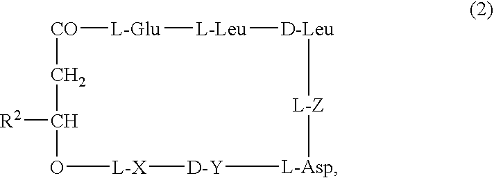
[CO]1[L-Glu][L-Leu][D-Leu][L-Z][L-Asp][D-Y][L-X]OC([R2])C1
